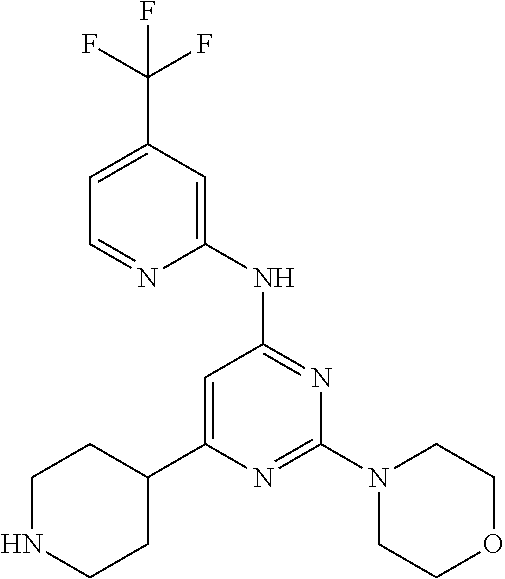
N1=C(N2CCOCC2)N=C(NC2=CC(C(F)(F)F)=CC=N2)C=C1C1CCNCC1
